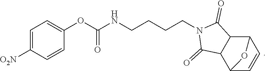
C1=C([O2N])C=CC(OC(=O)NCCCCN2C(=O)C3C(C2=O)C2C=CC3O2)=C1
